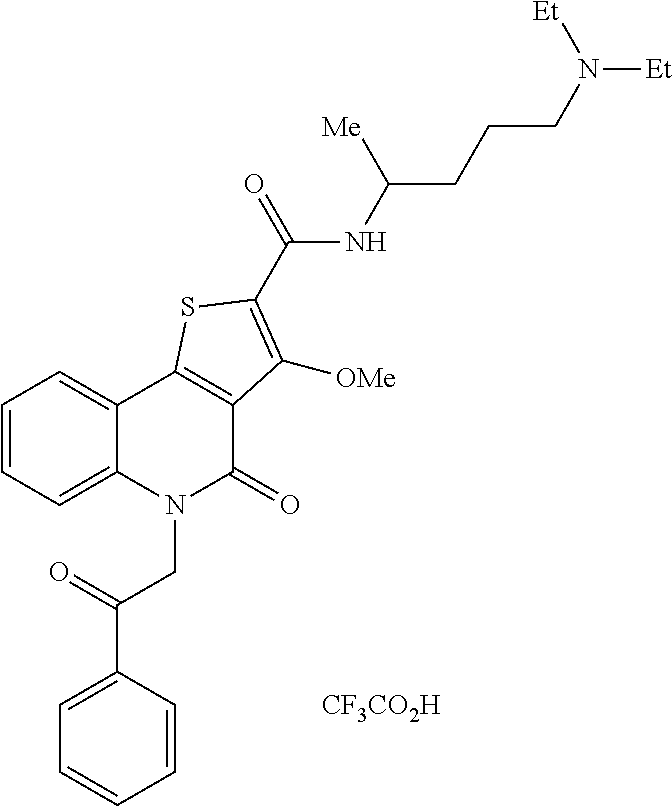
C1=C(C(=O)CN2C(=O)C3=C(C4=CC=CC=C24)SC(C(=O)NC(CCCN([Et])[Et])[Me])=C3[OMe])C=CC=C1.[CF3CO2H]
